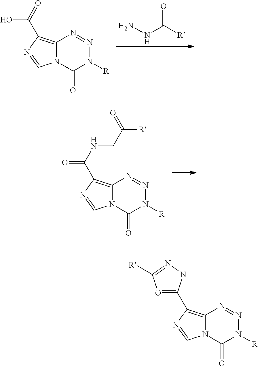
C12=C(C(=O)O)N=CN1C(=O)N([R])N=N2.NNC([R])=O.C12=C(C(NCC([R])=O)=O)N=CN1C(=O)N([R])N=N2.C12=C(C3=OC([R])=NN3)N=CN1C(=O)N([R])N=N2
